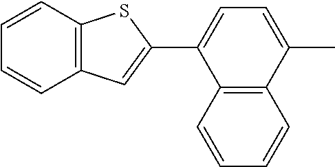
C12=C(C=CC=C1)C(C1=CC3=C(S1)C=CC=C3)=CC=C2C
